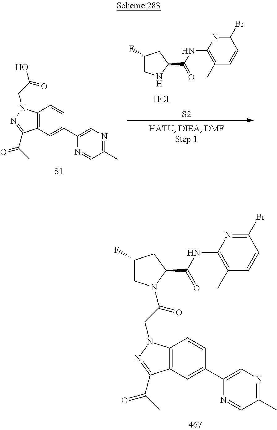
C1(C2=CC3=C(C=C2)N(CC(=O)N2CC(F)CC2C(=O)NC2=C(C)C=CC(Br)=N2)N=C3C(C)=O)=CN=C(C)C=N1.C1(C2=CC3=C(C=C2)N(CC(=O)O)N=C3C(C)=O)=CN=C(C)C=N1.[S1].[S2].C1(F)CNC(C(=O)NC2=C(C)C=CC(Br)=N2)C1.Cl
